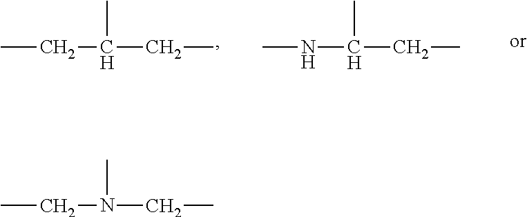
C(CC)(C)NC.CCC(CC)C.CCN(CC)C
